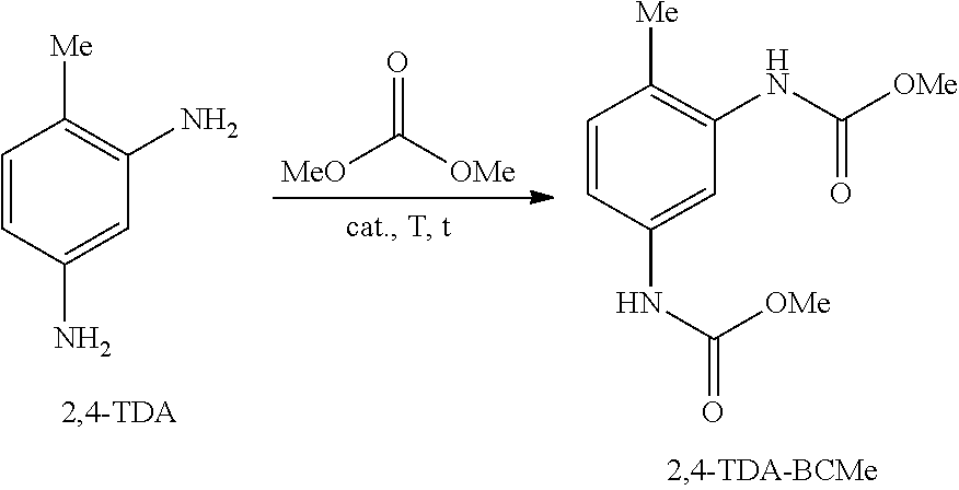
C1=CC([Me])=C(N)C=C1N.O=C([OMe])[MeO].N(C(=O)[OMe])C1=CC(NC(=O)[OMe])=C([Me])C=C1
